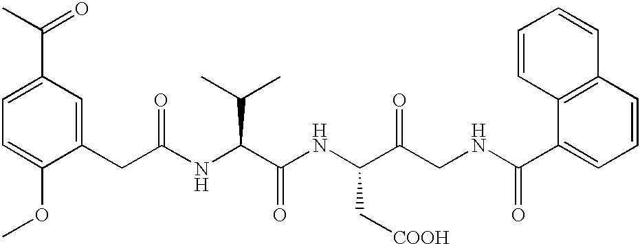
C1=C(OC)C(CC(NC(C(NC(C(CNC(C2=CC=CC3=C2C=CC=C3)=O)=O)C[COOH])=O)C(C)C)=O)=CC(C(C)=O)=C1
